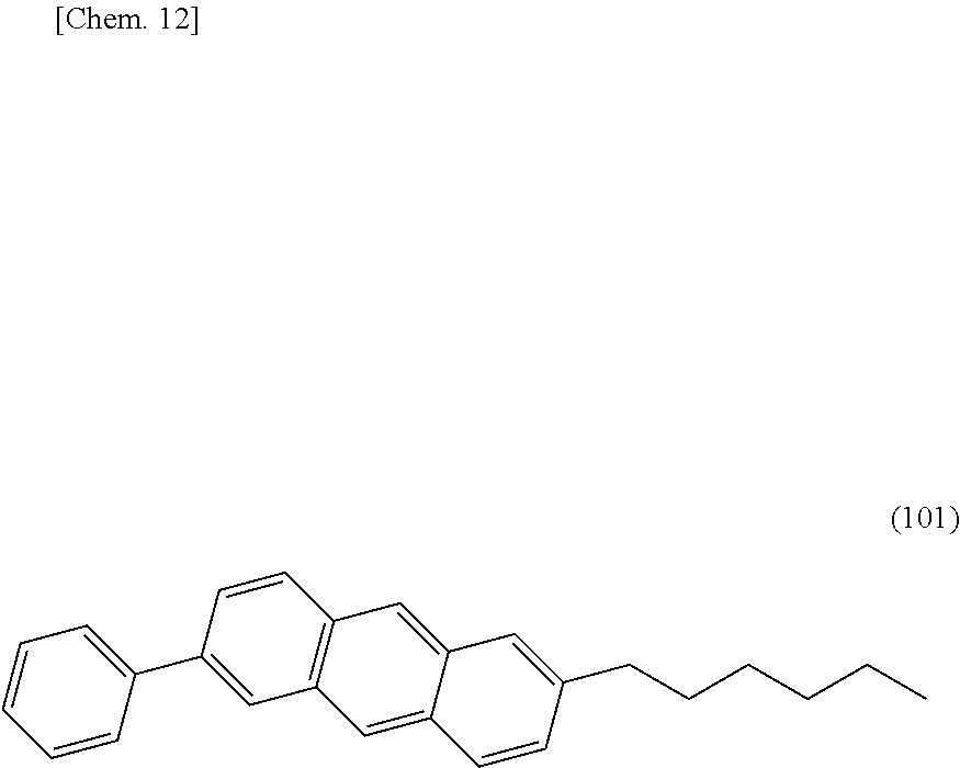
C(CCCC)CC1=CC2=CC3=C(C=C(C4=CC=CC=C4)C=C3)C=C2C=C1
